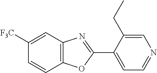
C1([F3C])=CC2=C(C=C1)OC(C1=CC=NC=C1CC)=N2
